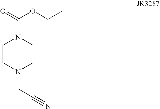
C1CN(CC#N)CCN1C(=O)OCC
